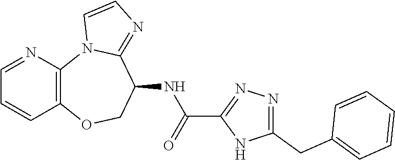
C12=C(N3C(=NC=C3)C(NC(C3=NN=C(CC4=CC=CC=C4)N3)=O)CO1)N=CC=C2
